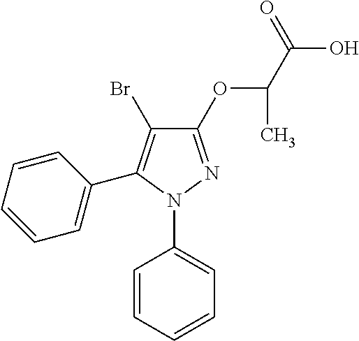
C1(OC(C(O)=O)C)=NN(C2=CC=CC=C2)C(C2=CC=CC=C2)=C1Br
